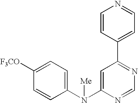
C1(N(C2=CC(C3=CC=NC=C3)=NC=N2)[Me])=CC=C([F3CO])C=C1
